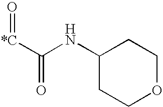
C([*C]=O)(NC1CCOCC1)=O
